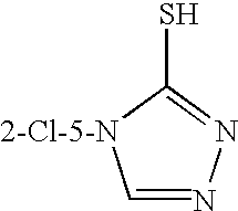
C1=NN=C(S)[2-Cl-5-N]1
